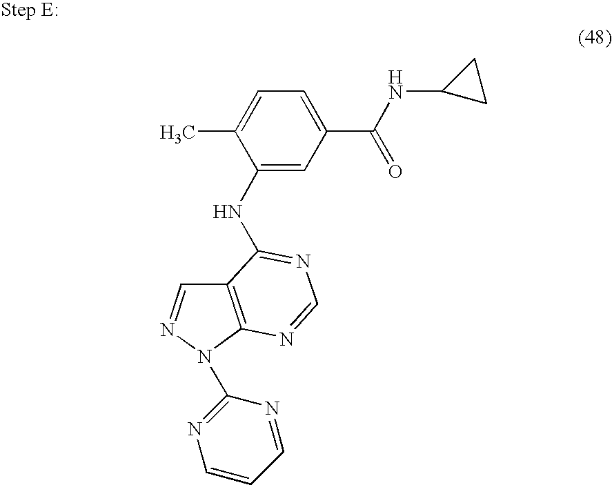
CC1=CC=C(C(=O)NC2CC2)C=C1NC1=NC=NC2=C1C=NN2C1=NC=CC=N1
